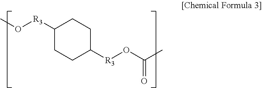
C1([R3]OC)CCC([R3]OC(C)=O)CC1
